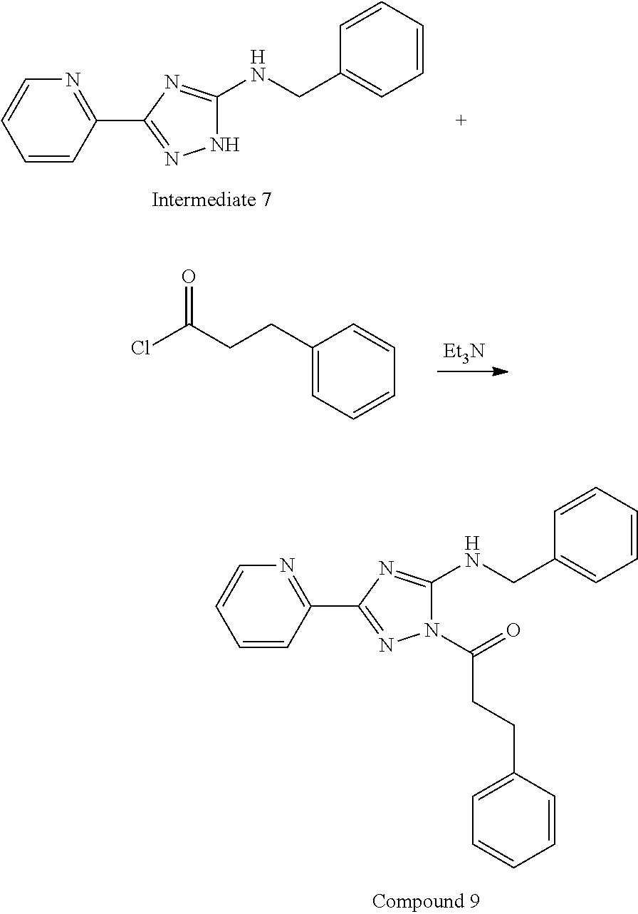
C(CC1=CC=CC=C1)C(Cl)=O.[Et3N].C1=CC(C2=NNC(NCC3=CC=CC=C3)=N2)=NC=C1.C1=CC(C2=NN(C(=O)CCC3=CC=CC=C3)C(NCC3=CC=CC=C3)=N2)=NC=C1
